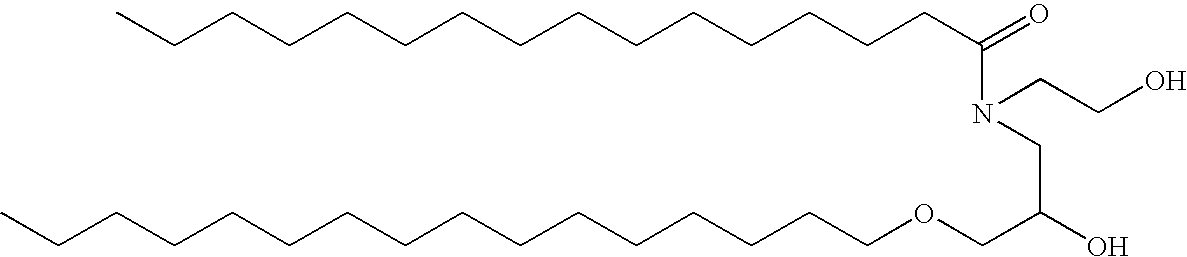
CCCCCCCCCCCCCCCCOCC(O)CN(C(=O)CCCCCCCCCCCCCCC)CCO
